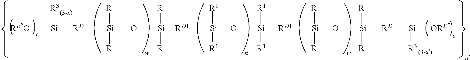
[REO][Si]([RD][Si](O[Si]([RD1][Si](O[Si]([RD1][Si](O[Si]([R])([R])[RD][Si]([ORE])[R3])([R])[R])([R1])[R1])([R1])[R1])([R])[R])([R])[R])[R3]
